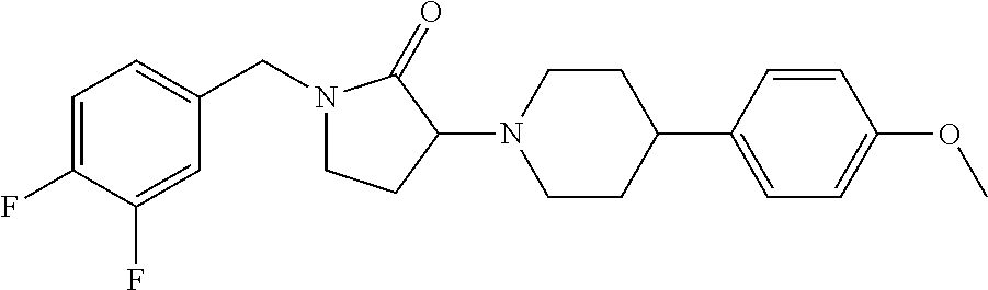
C1=C(F)C(F)=CC(CN2CCC(N3CCC(C4=CC=C(OC)C=C4)CC3)C2=O)=C1
